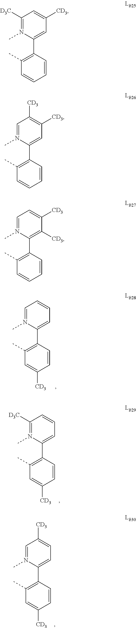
C1(C)=C(C2=CC([CD3])=CC([D3C])=N2C)C=CC=C1.C1(C)=C(C2=CC([CD3])=C([CD3])C=N2C)C=CC=C1.C1(C)=C(C2=C([CD3])C([CD3])=CC=N2C)C=CC=C1.C1(C)=C(C2=CC=CC=N2C)C=CC([CD3])=C1.C1(C)=C(C2=CC=CC([D3C])=N2C)C=CC([CD3])=C1.C1(C)=C(C2=CC=C([CD3])C=N2C)C=CC([CD3])=C1
